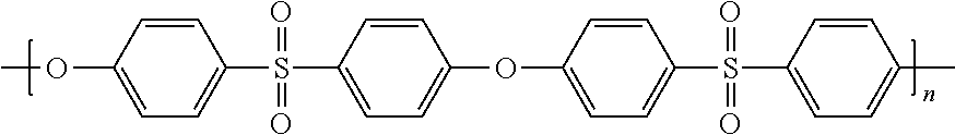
C1(S(C2=CC=C(OC3=CC=C(S(C4=CC=C(C)C=C4)(=O)=O)C=C3)C=C2)(=O)=O)=CC=C(OC)C=C1
